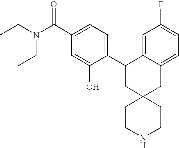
CCN(C(C1=CC=C(C2CC3(CC4=CC=C(F)C=C24)CCNCC3)C(O)=C1)=O)CC
